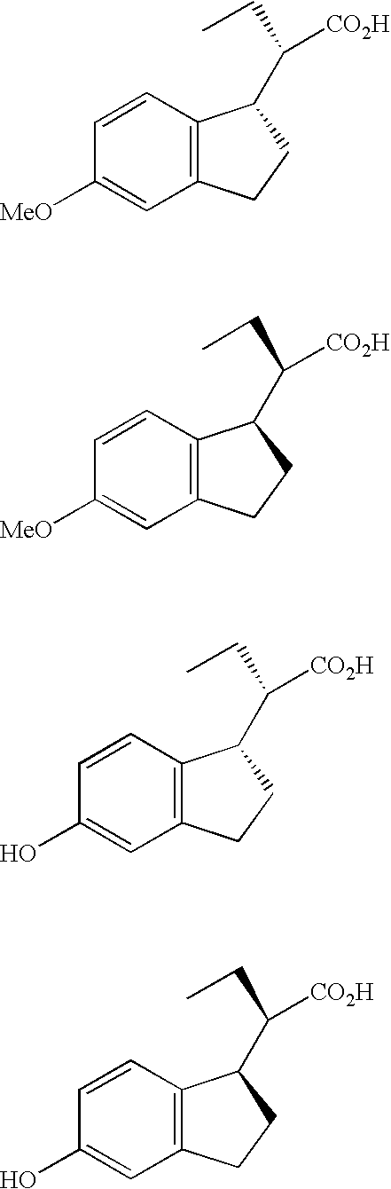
C1=CC2=C(C=C1[MeO])CCC2C(CC)[CO2H].C1=CC2=C(C=C1[MeO])CCC2C(CC)[CO2H].C1=CC2=C(C=C1O)CCC2C(CC)[CO2H].C1=CC2=C(C=C1O)CCC2C(CC)[CO2H]
